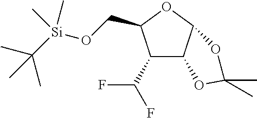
C1(C(F)F)C2C(OC1CO[Si](C(C)(C)C)(C)C)OC(C)(C)O2
